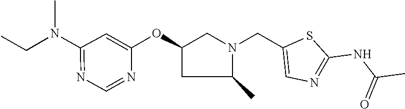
N(C1=NC=NC(OC2CN(CC3=CN=C(NC(C)=O)S3)C(C)C2)=C1)(C)CC
